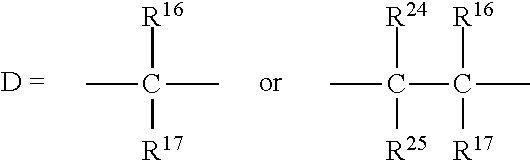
CC(C)([R16])[R17].CC([R24])([R25])C(C)([R16])[R17]
